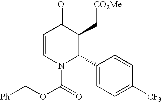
C1=CN(C(=O)OC[Ph])C(C2=CC=C([CF3])C=C2)C(C[CO2Me])C1=O
